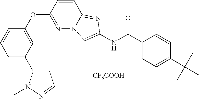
C1(OC2=NN3C(=NC(NC(C4=CC=C(C(C)(C)C)C=C4)=O)=C3)C=C2)=CC(C2=CC=NN2C)=CC=C1.[CF3COOH]
